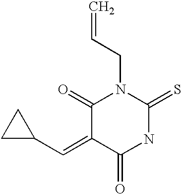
C=CCN1C(=O)C(=CC2CC2)C(=O)NC1=S
